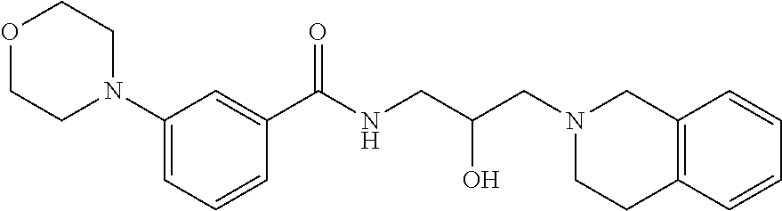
C1=C(N2CCOCC2)C=C(C(=O)NCC(CN2CC3=C(CC2)C=CC=C3)O)C=C1
